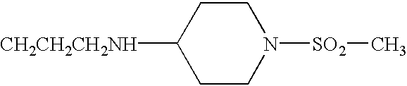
C1CN([SO2]C)CCC1[CH2CH2CH2NH]
